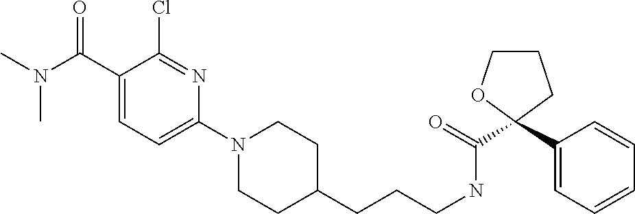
C1(N2CCC(CCCNC(=O)C3(C4=CC=CC=C4)OCCC3)CC2)=CC=C(C(N(C)C)=O)C(Cl)=N1
